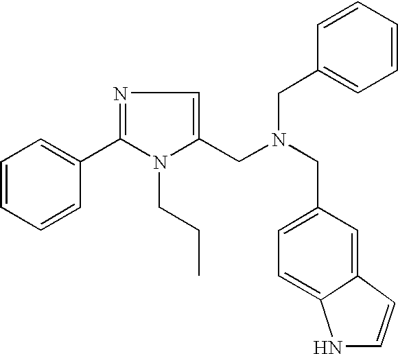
C1=CC=CC(C2=NC=C(CN(CC3=CC=C4NC=CC4=C3)CC3=CC=CC=C3)N2CCC)=C1
